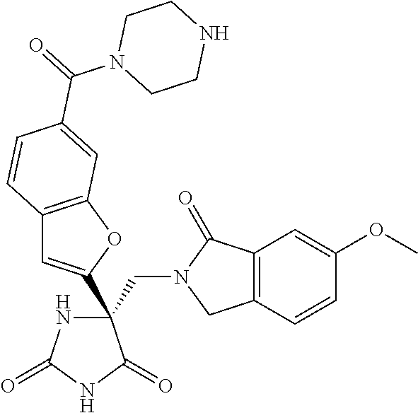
C(C1(C2=CC3=C(O2)C=C(C(N2CCNCC2)=O)C=C3)NC(=O)NC1=O)N1CC2=C(C1=O)C=C(OC)C=C2
